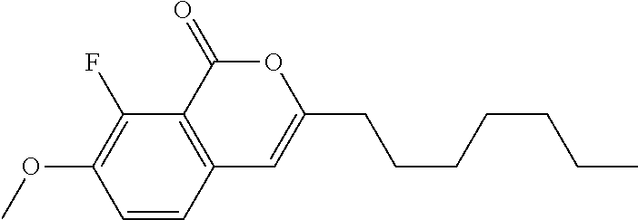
C1=CC2=C(C(F)=C1OC)C(=O)OC(CCCCCCC)=C2
